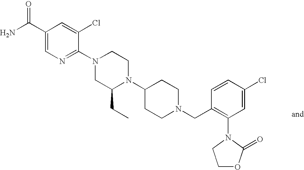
C1(Cl)=CC(N2C(=O)OCC2)=C(CN2CCC(N3C(CC)CN(C4=NC=C(C(N)=O)C=C4Cl)CC3)CC2)C=C1
